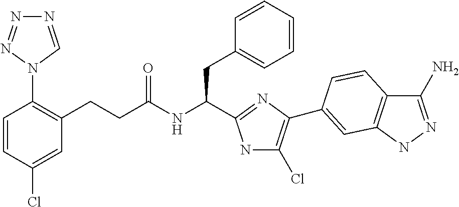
C1(CCC(NC(CC2=CC=CC=C2)C2=NC(C3=CC4=C(C(N)=NN4)C=C3)=C(Cl)N2)=O)=C(N2C=NN=N2)C=CC(Cl)=C1
